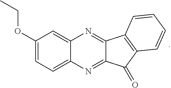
C1(OCC)=CC=C2C(=C1)N=C1C(=N2)C(=O)C2=C1C=CC=C2
